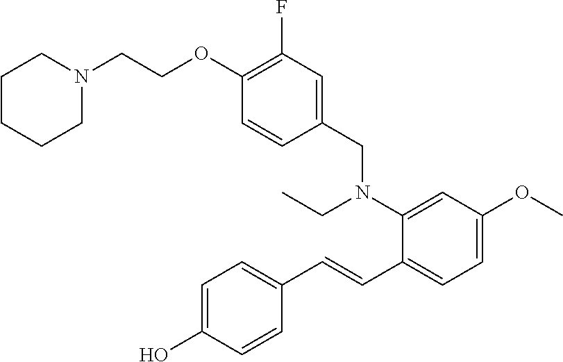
C1=CC(O)=CC=C1C=CC1=CC=C(OC)C=C1N(CC1=CC(F)=C(OCCN2CCCCC2)C=C1)CC
